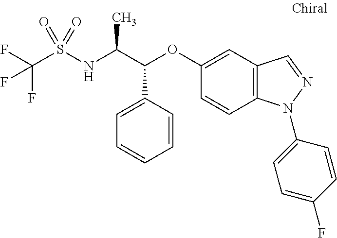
C(S(NC(C(OC1=CC2=C(C=C1)N(C1=CC=C(F)C=C1)N=C2)C1=CC=CC=C1)C)(=O)=O)(F)(F)F
